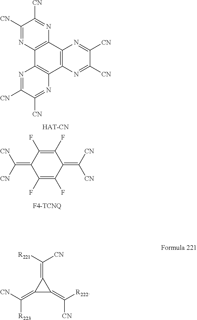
C1([CN])=NC2=C(N=C1[CN])C1=C(C3=C2N=C([CN])C([CN])=N3)N=C([CN])C([CN])=N1.C1(=C([CN])[CN])C(F)=C(F)C(=C([CN])[CN])C(F)=C1F.C1(=C([R221])[CN])C(=C([CN])[R223])C1=C([R222])[CN]
